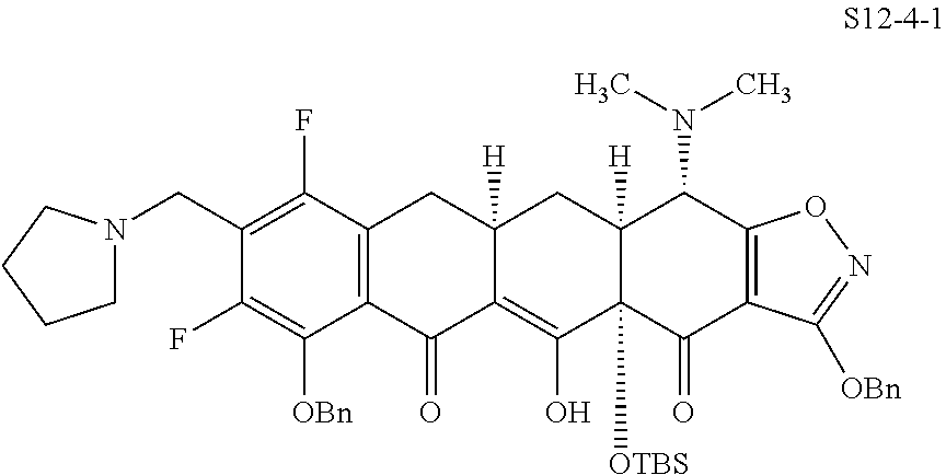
C1(CN2CCCC2)=C(F)C2=C(C([OBn])=C1F)C(=O)C1=C(O)C3([OTBS])C([H])(CC1([H])C2)C(N(C)C)C1=C(C3=O)C([OBn])=NO1
